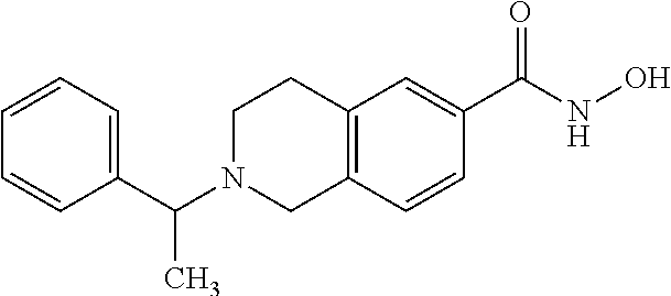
C1(C(N2CC3=C(CC2)C=C(C(NO)=O)C=C3)C)=CC=CC=C1
